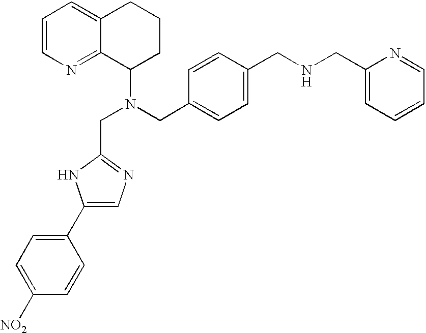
C1=C(CN(C2CCCC3=CC=CN=C23)CC2=NC=C(C3=CC=C([NO2])C=C3)N2)C=CC(CNCC2=CC=CC=N2)=C1
